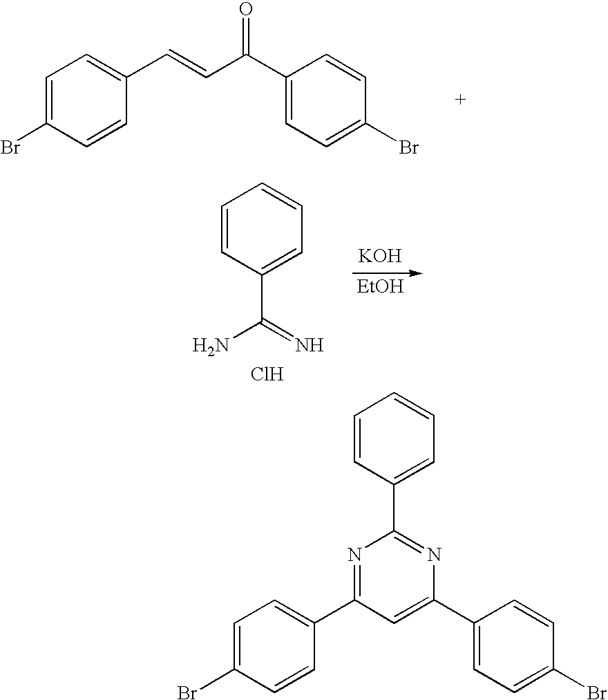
C1=C(Br)C=CC(C=CC(C2=CC=C(Br)C=C2)=O)=C1.C1=CC(C(=N)N)=CC=C1.[KOH].[EtOH].Cl.C1=CC(C2=NC(C3=CC=C(Br)C=C3)=CC(C3=CC=C(Br)C=C3)=N2)=CC=C1
